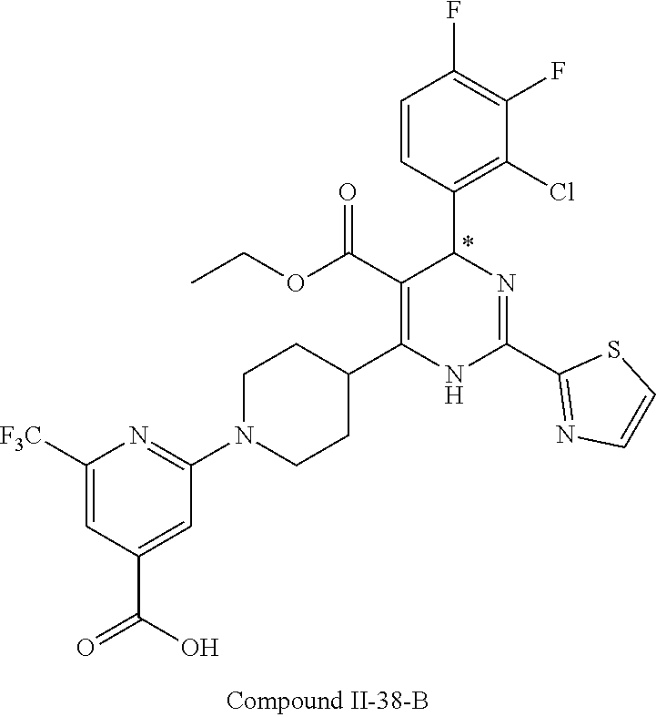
C1(F)=C(F)C=CC(C2N=C(C3=NC=CS3)NC(C3CCN(C4=NC([F3C])=CC(C(=O)O)=C4)CC3)=C2C(OCC)=O)=C1Cl
